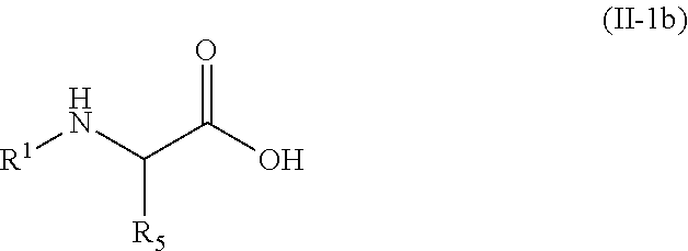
O=C(O)C(N[R1])[R5]
